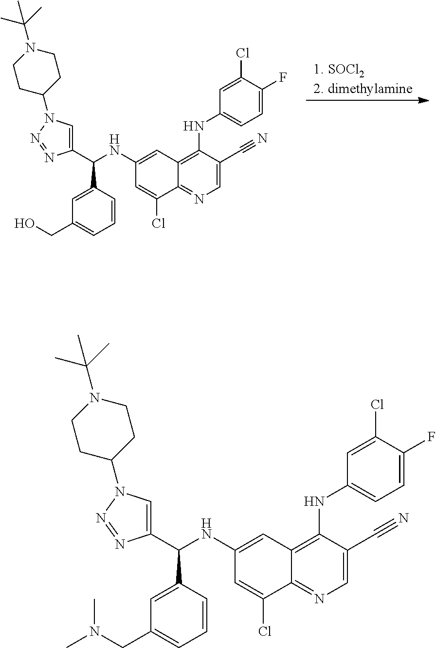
C1=CC(C(NC2=CC3=C(NC4=CC=C(F)C(Cl)=C4)C(C#N)=CN=C3C(Cl)=C2)C2=CN(C3CCN(C(C)(C)C)CC3)N=N2)=CC(CO)=C1.[1. SOCl22. dimethylamine].C1=CC(C(NC2=CC3=C(NC4=CC=C(F)C(Cl)=C4)C(C#N)=CN=C3C(Cl)=C2)C2=CN(C3CCN(C(C)(C)C)CC3)N=N2)=CC(CN(C)C)=C1
